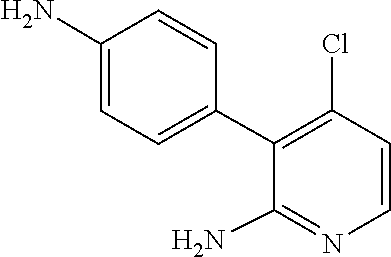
C1(N)=CC=C(C2=C(Cl)C=CN=C2N)C=C1
